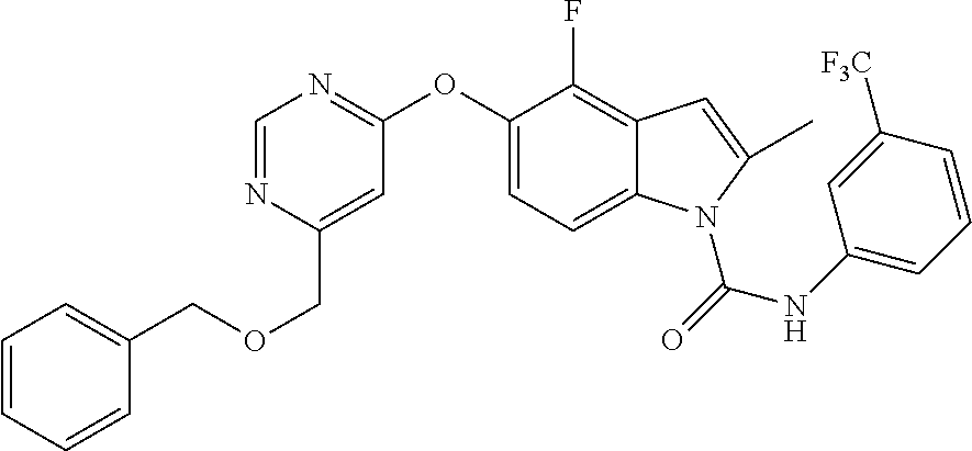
C1=CC=CC(COCC2=CC(OC3=CC=C4C(=C3F)C=C(C)N4C(=O)NC3=CC=CC([F3C])=C3)=NC=N2)=C1
